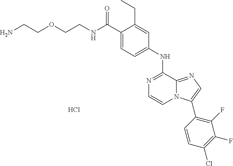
C1(NC2=NC=CN3C2=NC=C3C2=C(F)C(F)=C(Cl)C=C2)=CC=C(C(NCCOCCN)=O)C(CC)=C1.Cl
